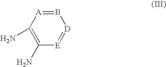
B1=[A]C(N)=C(N)[E]=[D]1
